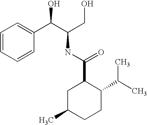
C1=CC=CC(C(C(CO)NC(C2CC(C)CCC2C(C)C)=O)O)=C1
